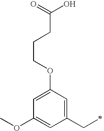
COC1=CC(CC)=CC(OCCCC(O)=O)=C1
